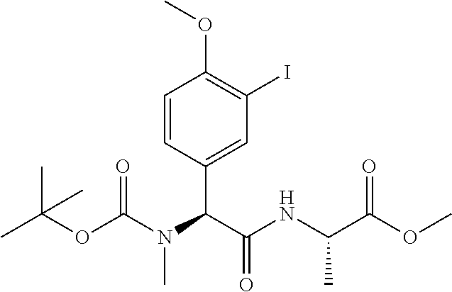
O(C(N(C)C(C(=O)NC(C)C(OC)=O)C1=CC(I)=C(OC)C=C1)=O)C(C)(C)C
